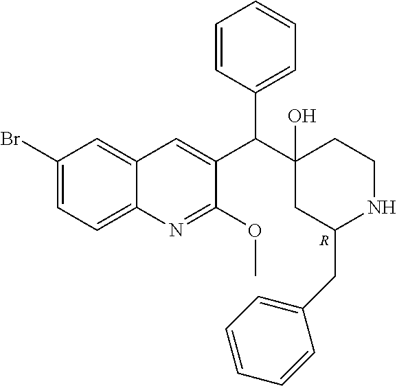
C1(Br)=CC=C2C(=C1)C=C(C(C1(O)CC(CC3=CC=CC=C3)NCC1)C1=CC=CC=C1)C(OC)=N2.[R]
